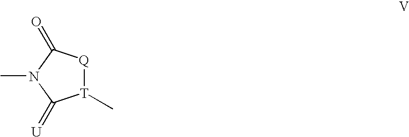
[T]1(C)[Q]C(=O)N(C)C1=[U]
